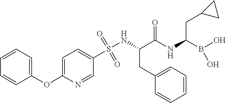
C1=C(OC2=CC=CC=C2)N=CC(S(NC(C(NC(B(O)O)CC2CC2)=O)CC2=CC=CC=C2)(=O)=O)=C1
